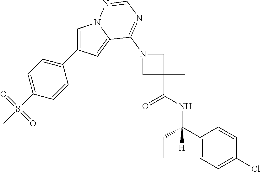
C1=C(C2=CC=C(S(C)(=O)=O)C=C2)C=C2N1N=CN=C2N1CC(C)(C(NC(C2=CC=C(Cl)C=C2)(CC)[H])=O)C1
